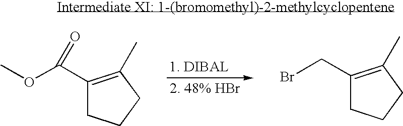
C1(C(OC)=O)=C(C)CCC1.BrCC1=C(C)CCC1
